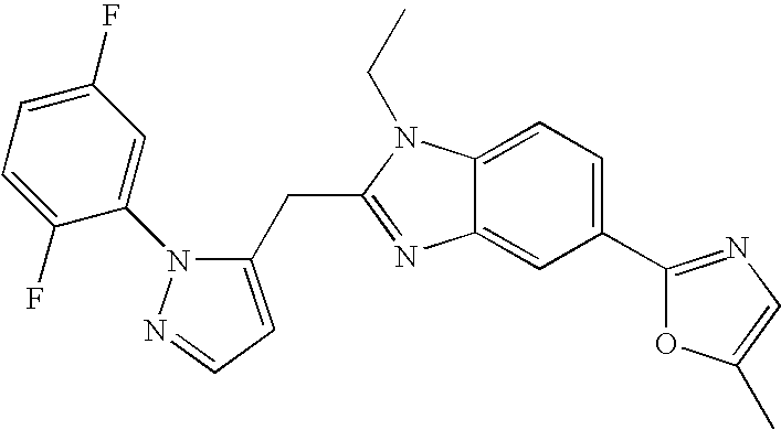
C1(F)=CC=C(F)C(N2C(CC3=NC4=CC(C5=NC=C(C)O5)=CC=C4N3CC)=CC=N2)=C1
